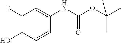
OC1=C(F)C=C(NC(OC(C)(C)C)=O)C=C1
